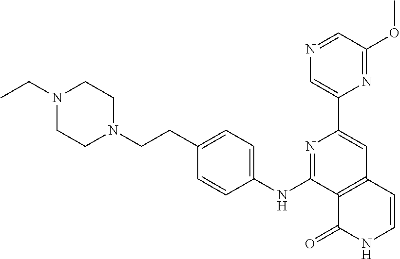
C1=NC=C(C2=CC3=C(C(NC4=CC=C(CCN5CCN(CC)CC5)C=C4)=N2)C(=O)NC=C3)N=C1OC
